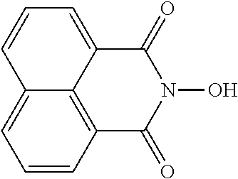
C1=CC2=C3C(=C1)C=CC=C3C(=O)N(O)C2=O
